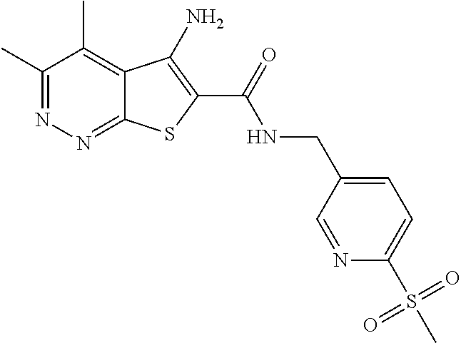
C1(C)=NN=C2C(=C1C)C(N)=C(C(=O)NCC1=CC=C(S(=O)(=O)C)N=C1)S2
